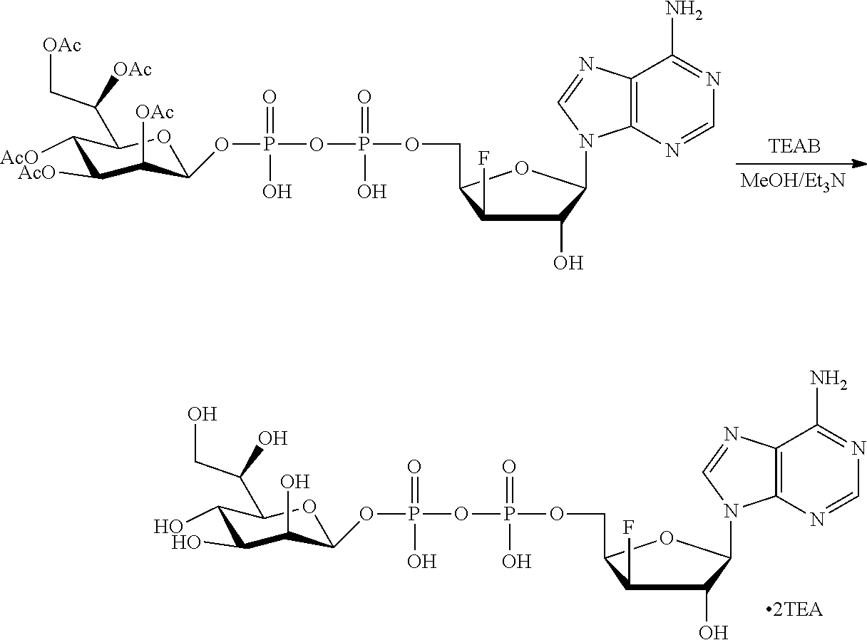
C1(F)C(COP(OP(OC2C([OAc])C([AcO])C([AcO])C(C([OAc])C[OAc])O2)(=O)O)(=O)O)OC(N2C3=C(C(N)=NC=N3)N=C2)C1O.C1(F)C(COP(OP(OC2C(O)C(O)C(O)C(C(O)CO)O2)(=O)O)(=O)O)OC(N2C3=C(C(N)=NC=N3)N=C2)C1O
